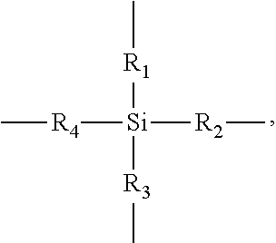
C[R1][Si]([R3]C)([R4]C)[R2]C
